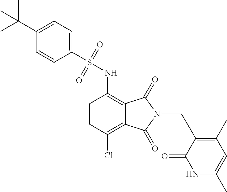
C1=CC(Cl)=C2C(=C1NS(=O)(=O)C1=CC=C(C(C)(C)C)C=C1)C(=O)N(CC1=C(C)C=C(C)NC1=O)C2=O
